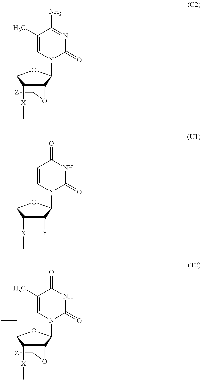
C12C(N3C=C(C)C(N)=NC3=O)OC(CC)([Z]CO1)C2[X]C.C1([Y])C([X]C)C(CC)OC1N1C=CC(=O)NC1=O.C12C(N3C=C(C)C(=O)NC3=O)OC(CC)([Z]CO1)C2[X]C
